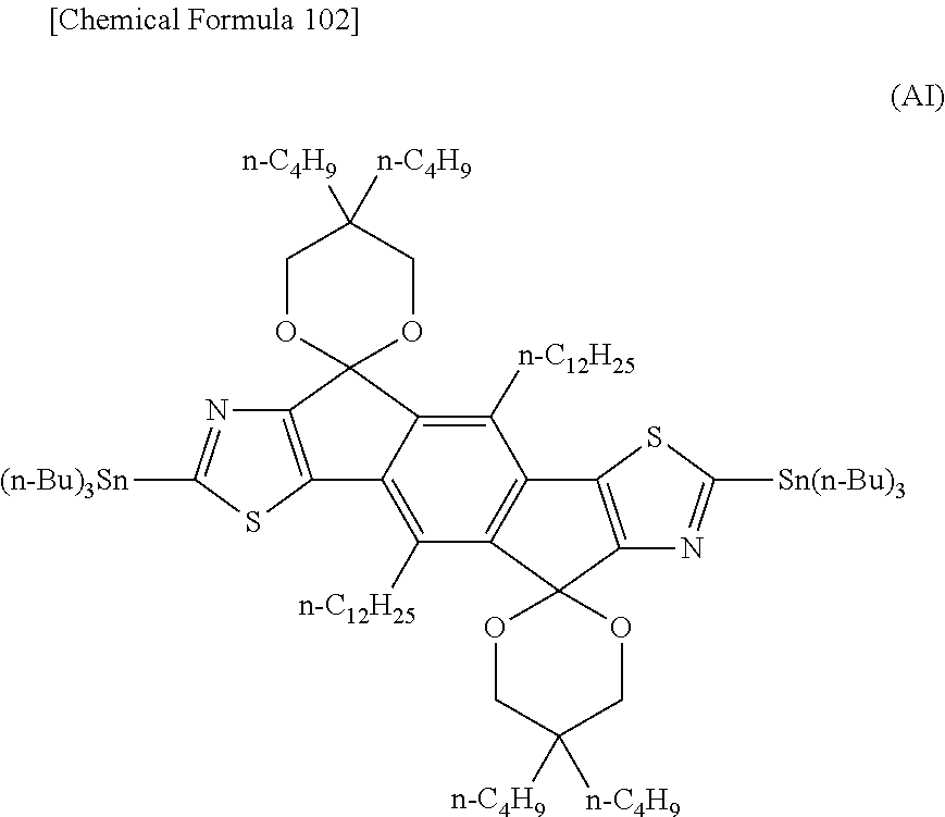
C12=C(SC([Sn(n-Bu)3])=N1)C1=C(C23OCC([n-C4H9])([n-C4H9])CO3)C([n-C12H25])=C2C(=C1[n-C12H25])C1(C3=C2SC([(n-Bu)3Sn])=N3)OCC([n-C4H9])([n-C4H9])CO1
